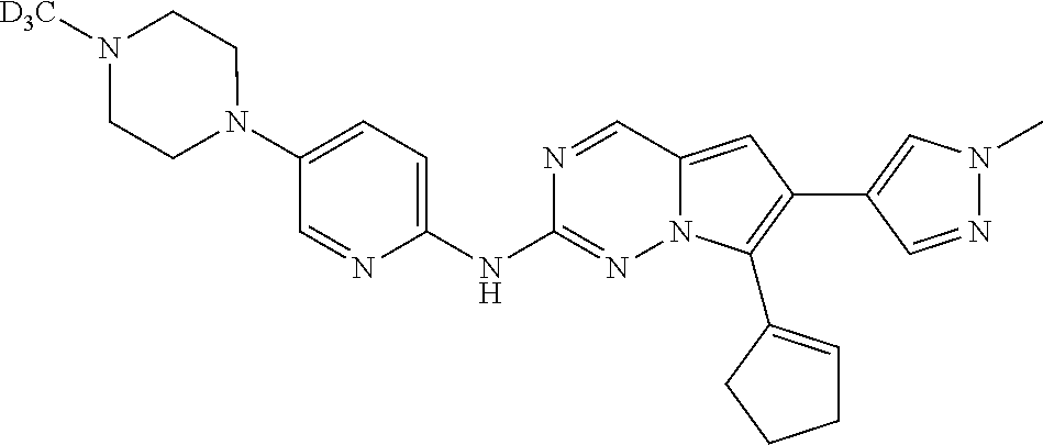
N1(C2=CC=C(NC3=NN4C(=CC(C5=CN(C)N=C5)=C4C4=CCCC4)C=N3)N=C2)CCN([D3C])CC1
